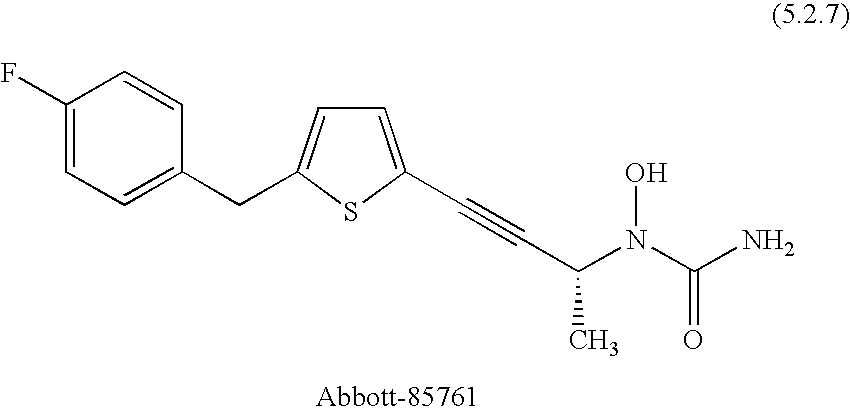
C1(F)=CC=C(CC2=CC=C(C#CC(C)N(C(=O)N)O)S2)C=C1
